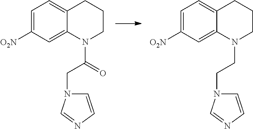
C1=C([O2N])C=C2C(=C1)CCCN2C(=O)CN1C=CN=C1.C1=C([O2N])C=C2C(=C1)CCCN2CCN1C=CN=C1
